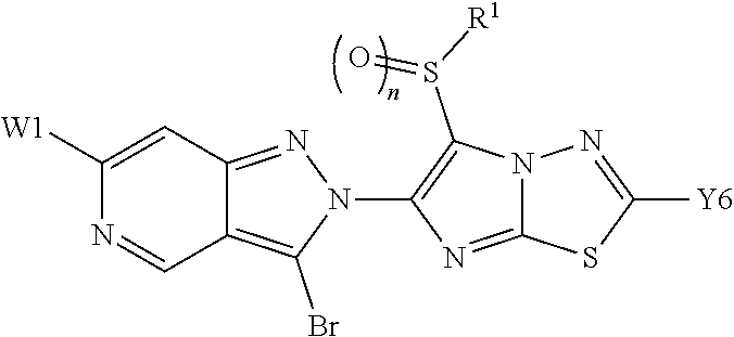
C1([W1])=CC2=NN(C3=C(S([R1])=O)N4C(=N3)SC([Y6])=N4)C(Br)=C2C=N1
